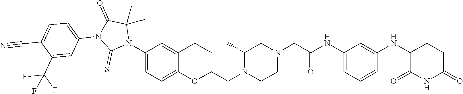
C1=C(NC(CN2CC(C)N(CCOC3=CC=C(N4C(C)(C)C(=O)N(C5=CC=C(C#N)C(C(F)(F)F)=C5)C4=S)C=C3CC)CC2)=O)C=C(NC2C(=O)NC(=O)CC2)C=C1
